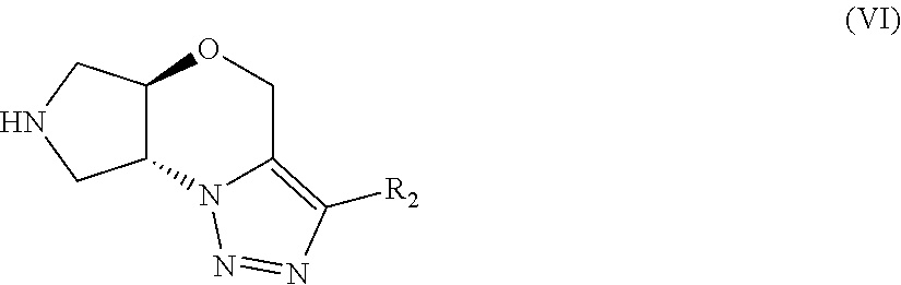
N1CC2C(C1)OCC1=C([R2])N=NN21
